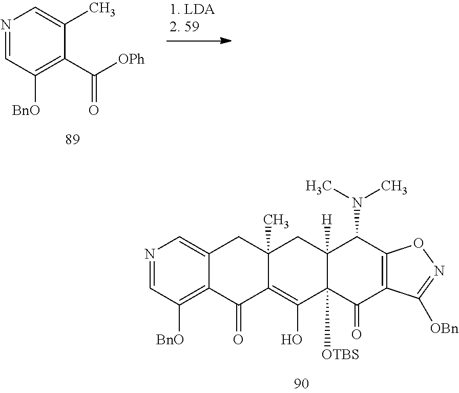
N1=CC([BnO])=C2C(=C1)CC1(C)C(=C(O)C3([OTBS])C([H])(C1)C(N(C)C)C1=C(C3=O)C([OBn])=NO1)C2=O.N1=CC([BnO])=C(C([OPh])=O)C(C)=C1
